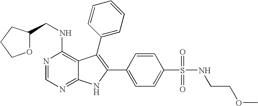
N1=CN=C2C(=C1NCC1OCCC1)C(C1=CC=CC=C1)=C(C1=CC=C(S(NCCOC)(=O)=O)C=C1)N2
